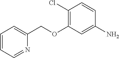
C1=CC=NC(COC2=C(Cl)C=CC(N)=C2)=C1
